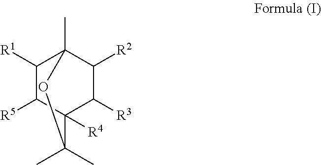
C1([R1])C([R5])C2([R4])C([R3])C([R2])C1(C)OC2(C)C
